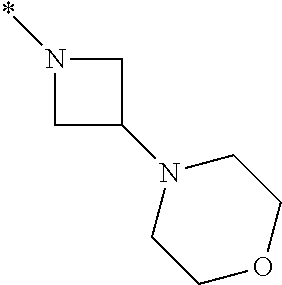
C1N(*)CC1N1CCOCC1
